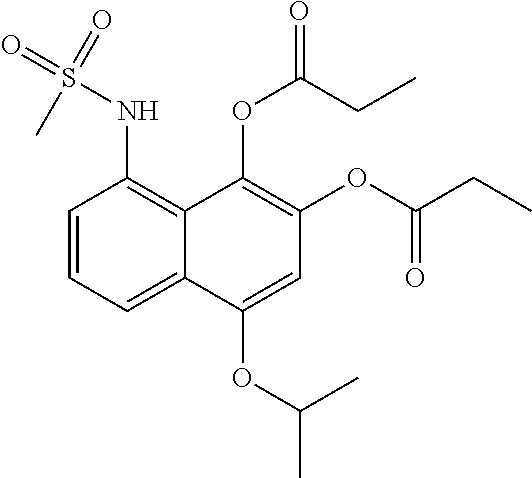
C1=CC=C2C(=C1NS(C)(=O)=O)C(OC(CC)=O)=C(OC(CC)=O)C=C2OC(C)C
